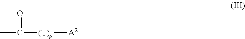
O=C(C)[(T)p][A2]
